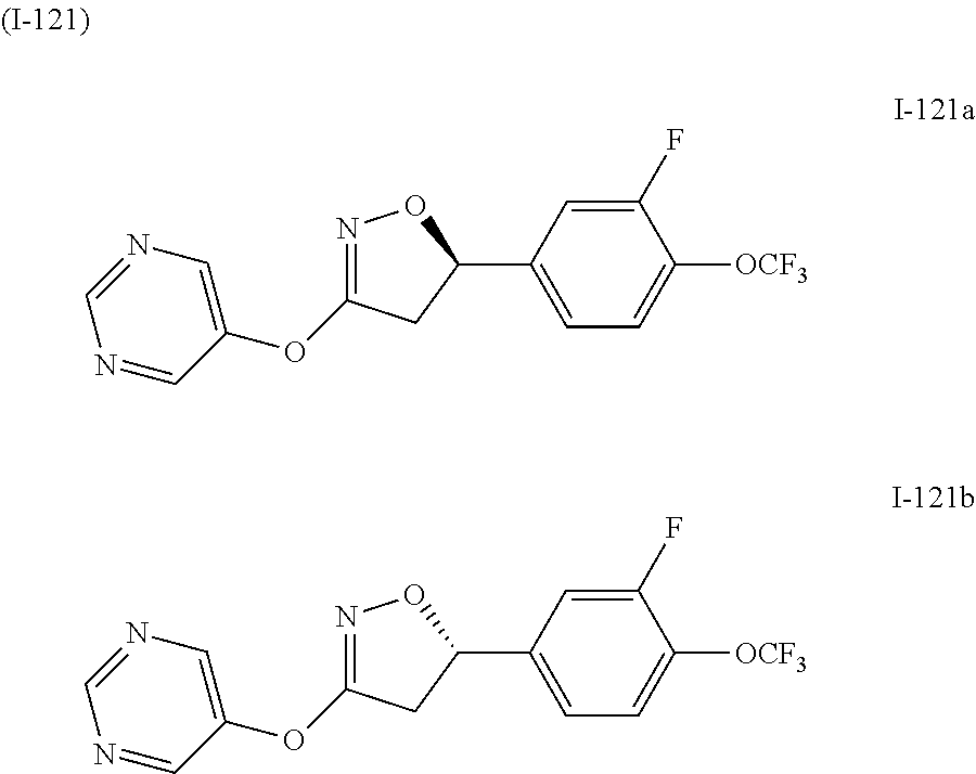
N1=C(OC2=CN=CN=C2)CC(C2=CC=C([OCF3])C(F)=C2)O1.N1=C(OC2=CN=CN=C2)CC(C2=CC=C([OCF3])C(F)=C2)O1
